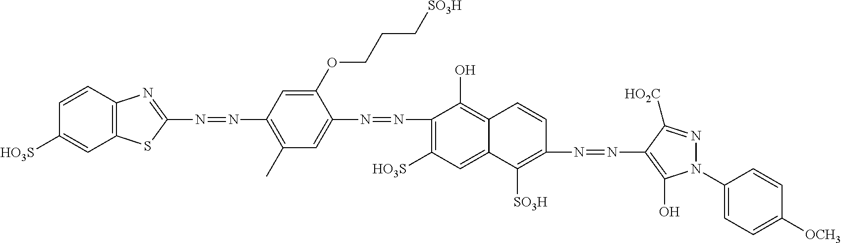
C1(N=NC2=CC(C)=C(N=NC3=NC4=C(S3)C=C([HO3S])C=C4)C=C2OCCC[SO3H])=C([HO3S])C=C2C(=C1O)C=CC(N=NC1=C(O)N(C3=CC=C([OCH3])C=C3)N=C1[HO2C])=C2[SO3H]
